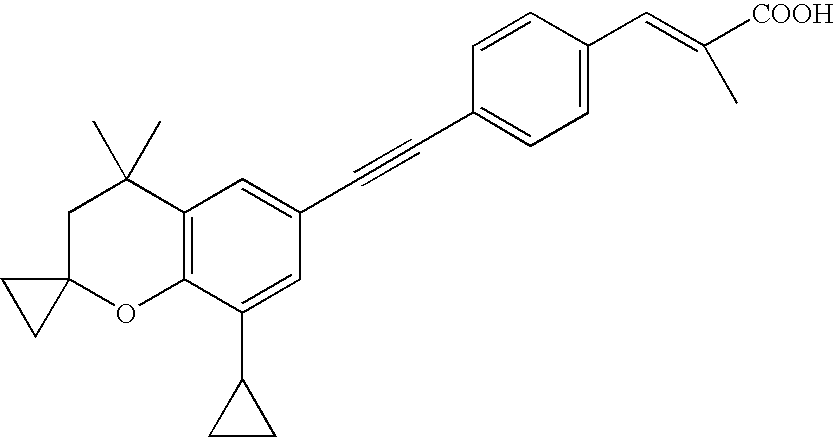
C1=C(C=C([COOH])C)C=CC(C#CC2=CC3=C(C(C4CC4)=C2)OC2(CC3(C)C)CC2)=C1
